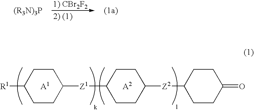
[R1]C1CCC([Z1]C2CCC([Z2]C3CCC(=O)CC3)CC2)CC1.[A1].[A2]
